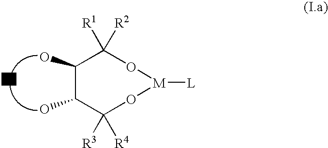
C1(O)C(O)C([R3])([R4])O[M]([L])OC1([R1])[R2]
